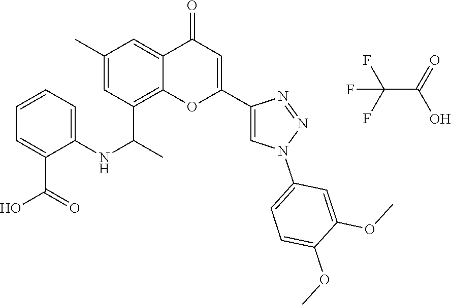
FC(F)(F)C(=O)O.C12=C(C(C)NC3=CC=CC=C3C(O)=O)C=C(C)C=C1C(=O)C=C(C1=CN(C3=CC=C(OC)C(OC)=C3)N=N1)O2
